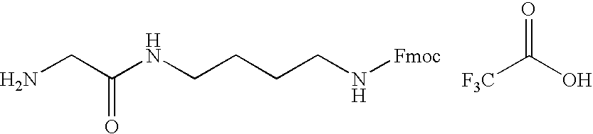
O=C(O)[F3C].NCC(NCCCCN[Fmoc])=O
